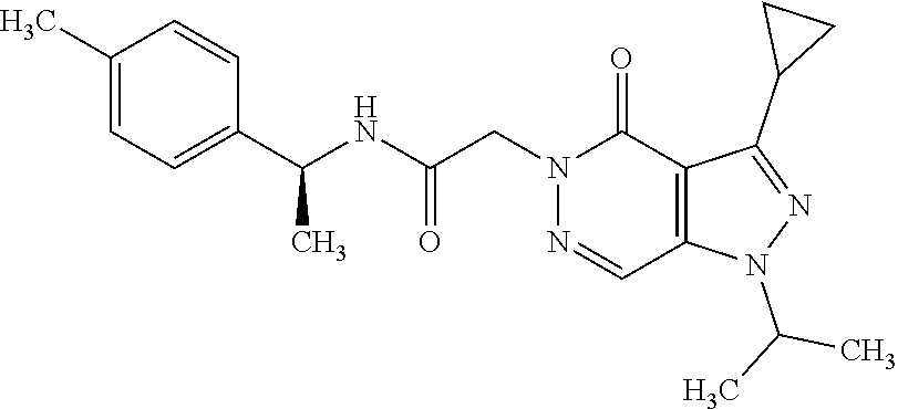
C1(C)=CC=C(C(NC(CN2N=CC3=C(C2=O)C(C2CC2)=NN3C(C)C)=O)C)C=C1
